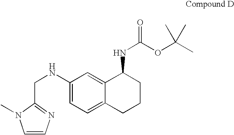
C1(NCC2=NC=CN2C)=CC=C2C(=C1)C(NC(OC(C)(C)C)=O)CCC2
